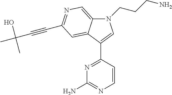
N1(CCCN)C2=CN=C(C#CC(O)(C)C)C=C2C(C2=NC(N)=NC=C2)=C1
